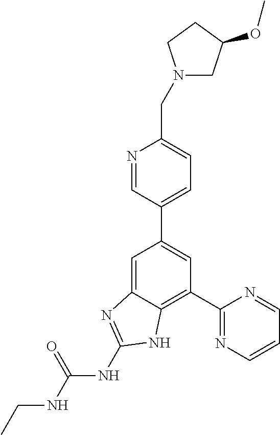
C1=C2C(=C(C3=NC=CC=N3)C=C1C1=CC=C(CN3CC(OC)CC3)N=C1)NC(NC(NCC)=O)=N2
